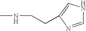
C1=NC(CCNC)=CN1
